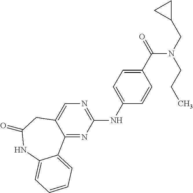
C12=NC(NC3=CC=C(C(=O)N(CC4CC4)CCC)C=C3)=NC=C1CC(=O)NC1=CC=CC=C21
